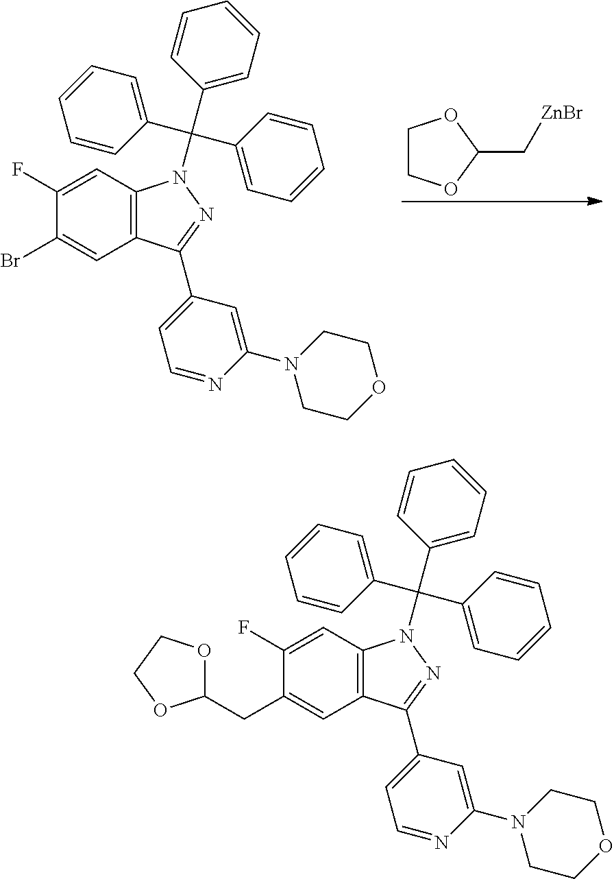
C1COC(C[ZnBr])O1.C1(F)=CC2=C(C=C1Br)C(C1=CC=NC(N3CCOCC3)=C1)=NN2C(C1=CC=CC=C1)(C1=CC=CC=C1)C1=CC=CC=C1.C1(F)=CC2=C(C=C1CC1OCCO1)C(C1=CC=NC(N3CCOCC3)=C1)=NN2C(C1=CC=CC=C1)(C1=CC=CC=C1)C1=CC=CC=C1
